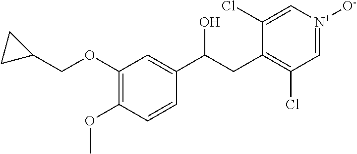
C1(OCC2CC2)=C(OC)C=CC(C(CC2=C(Cl)C=[N+]([O-])C=C2Cl)O)=C1
